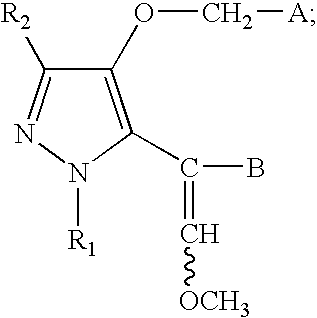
C1(OC[A])=C(C(B)=C[OCH3])N([R1])N=C1[R2]
